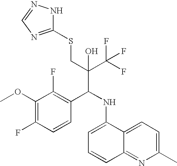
C1(OC)=C(F)C=CC(C(NC2=CC=CC3=NC(C)=CC=C23)C(C(F)(F)F)(CSC2=NC=NN2)O)=C1F
